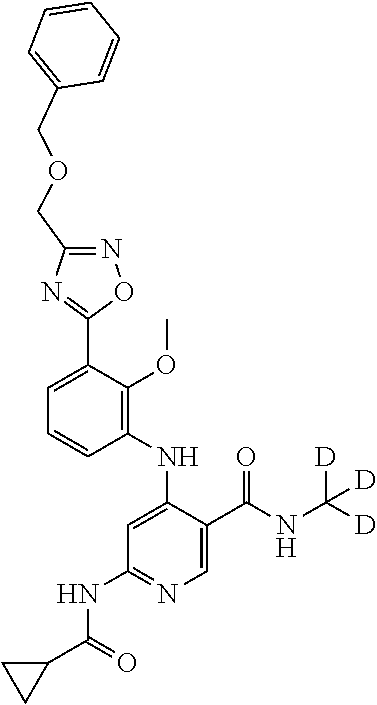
C1=C(C2=NC(COCC3=CC=CC=C3)=NO2)C(OC)=C(NC2=CC(NC(C3CC3)=O)=NC=C2C(NC([D])([D])[D])=O)C=C1
